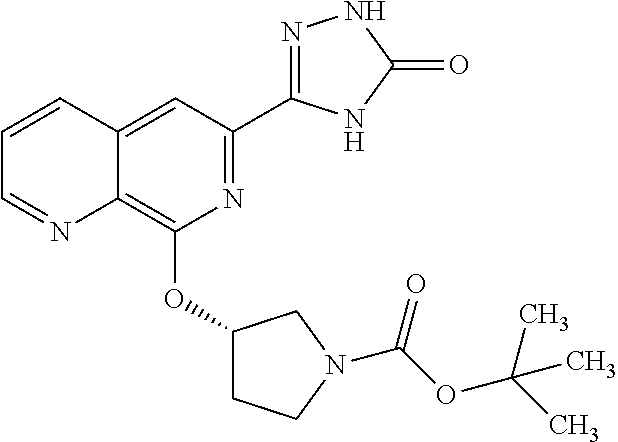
C1(OC2=C3C(=CC(C4=NNC(=O)N4)=N2)C=CC=N3)CCN(C(OC(C)(C)C)=O)C1
